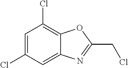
C1=C(Cl)C=C2C(=C1Cl)OC(CCl)=N2
